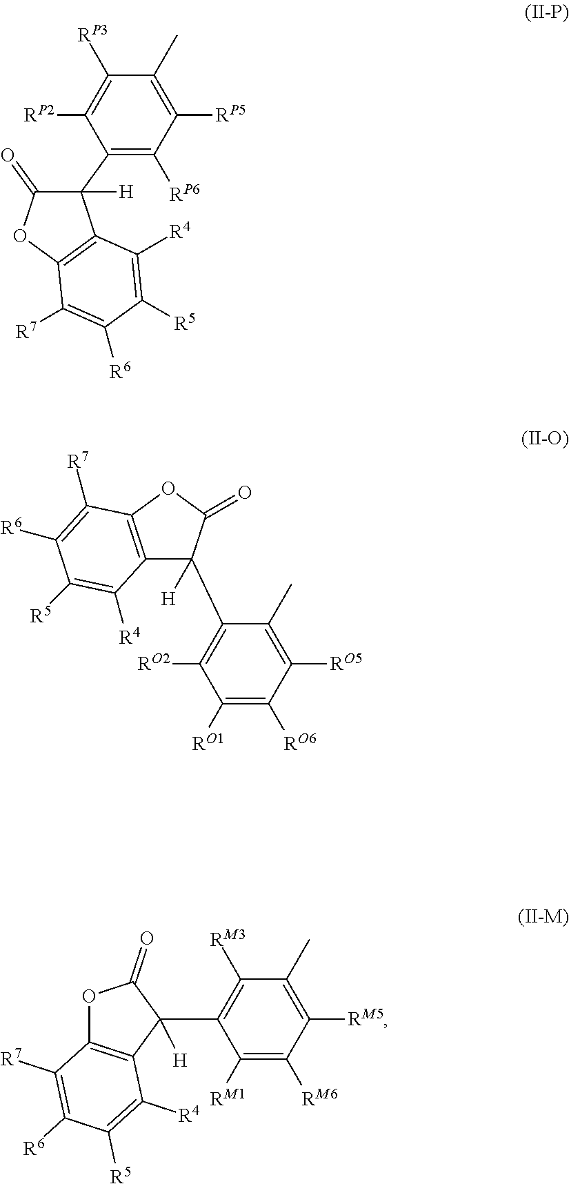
C1(C2=C([RP6])C([RP5])=C(C)C([RP3])=C2[RP2])([H])C(=O)OC2=C1C([R4])=C([R5])C([R6])=C2[R7].O1C2=C(C(C3=C([RM3])C(C)=C([RM5])C([RM6])=C3[RM1])([H])C1=O)C([R4])=C([R5])C([R6])=C2[R7].C1(C2([H])C3=C(OC2=O)C([R7])=C([R6])C([R5])=C3[R4])=C([RO2])C([RO1])=C([RO6])C([RO5])=C1C
